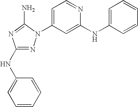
N1=C(NC2=CC=CC=C2)N=C(N)N1C1=CC=NC(NC2=CC=CC=C2)=C1
